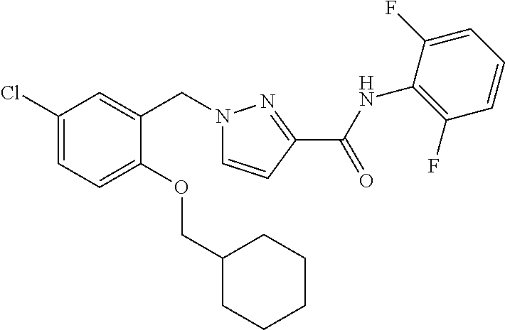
C1(Cl)=CC=C(OCC2CCCCC2)C(CN2C=CC(C(NC3=C(F)C=CC=C3F)=O)=N2)=C1
